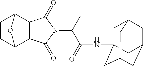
C12C3CCC(C1C(=O)N(C(C)C(NC14CC5CC(CC(C1)C5)C4)=O)C2=O)O3
